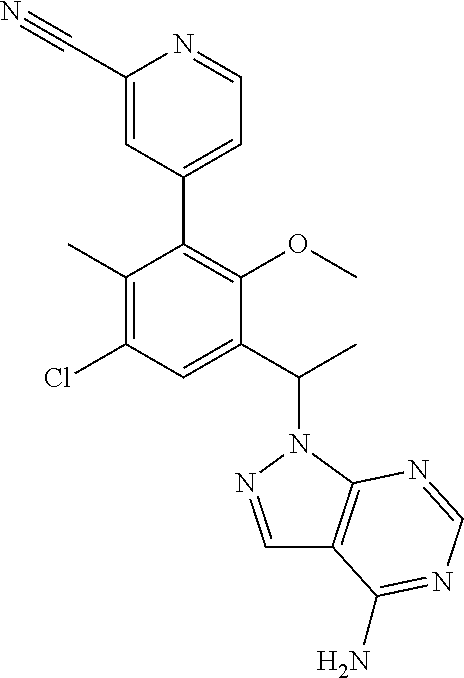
C1(C)=C(Cl)C=C(C(C)N2N=CC3=C2N=CN=C3N)C(OC)=C1C1=CC=NC(C#N)=C1
